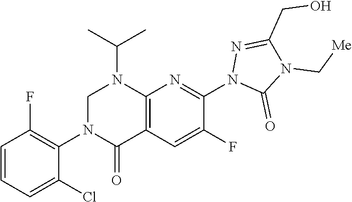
C1=CC=C(Cl)C(N2C(=O)C3=C(N(C(C)C)C2)N=C(N2C(=O)N(C[Me])C(CO)=N2)C(F)=C3)=C1F
